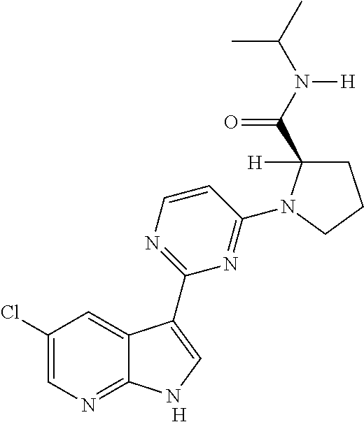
[H].C1(Cl)=CN=C2C(=C1)C(C1=NC=CC(N3C(C(N(C(C)C)[H])=O)([H])CCC3)=N1)=CN2
